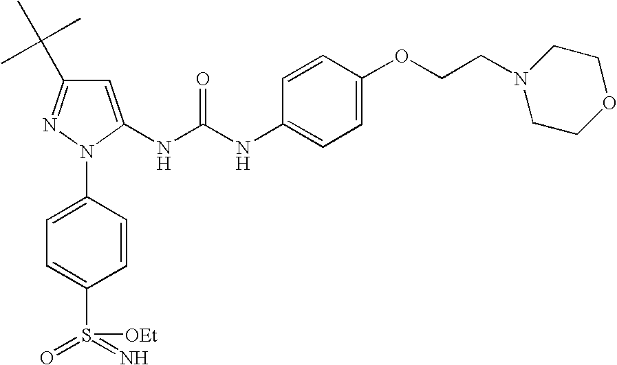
C1=C(NC(NC2=CC=C(OCCN3CCOCC3)C=C2)=O)N(C2=CC=C(S(=N)(=O)[OEt])C=C2)N=C1C(C)(C)C
